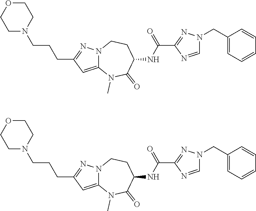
N1(CC2=CC=CC=C2)C=NC(C(NC2CCN3C(=CC(CCCN4CCOCC4)=N3)N(C)C2=O)=O)=N1.N1(CC2=CC=CC=C2)C=NC(C(NC2CCN3C(=CC(CCCN4CCOCC4)=N3)N(C)C2=O)=O)=N1
